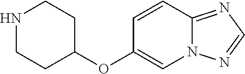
N1CCC(OC2=CN3C(=NC=N3)C=C2)CC1
